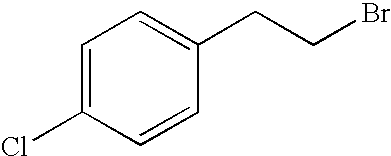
C1=C(Cl)C=CC(CCBr)=C1
